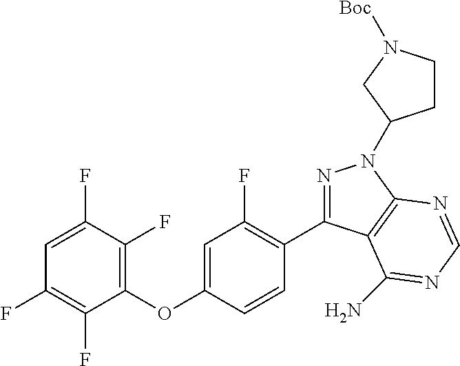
C1=C(F)C(F)=C(OC2=CC(F)=C(C3=NN(C4CCN([Boc])C4)C4=C3C(N)=NC=N4)C=C2)C(F)=C1F
